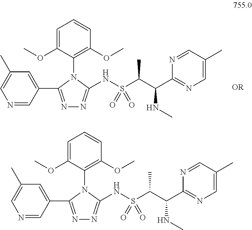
N1=CC(C2=NN=C(NS(C(C(C3=NC=C(C)C=N3)NC)C)(=O)=O)N2C2=C(OC)C=CC=C2OC)=CC(C)=C1.N1=CC(C2=NN=C(NS(C(C(C3=NC=C(C)C=N3)NC)C)(=O)=O)N2C2=C(OC)C=CC=C2OC)=CC(C)=C1
